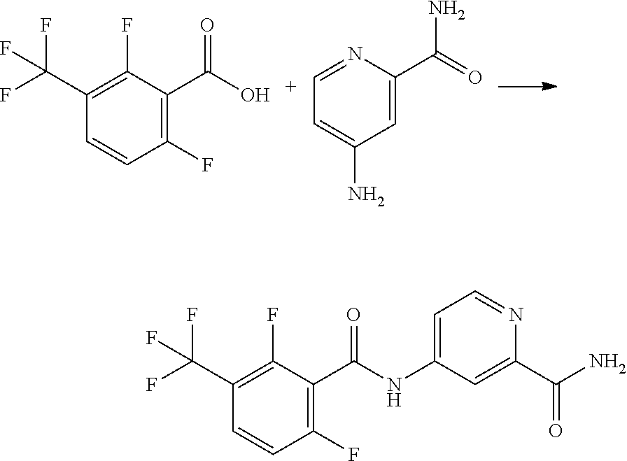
C1=CC(F)=C(C(=O)O)C(F)=C1C(F)(F)F.C1=C(N)C=C(C(=O)N)N=C1.C1=CC(F)=C(C(=O)NC2=CC=NC(C(N)=O)=C2)C(F)=C1C(F)(F)F
